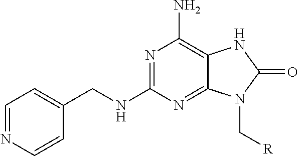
N1=C(NCC2=CC=NC=C2)N=C2C(=C1N)NC(=O)N2C[R]
